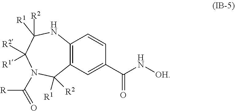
C12=C(C=C(C(N[OH])=O)C=C1)C([R1])([R2])N(C([R])=O)C([R2])([R1])C([R1])([R2])N2
